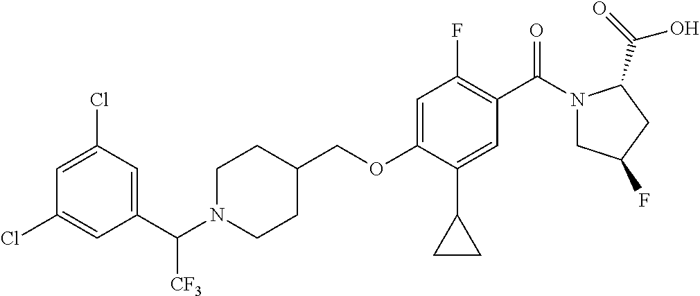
C(OC1=CC(F)=C(C(=O)N2CC(F)CC2C(O)=O)C=C1C1CC1)C1CCN(C(C2=CC(Cl)=CC(Cl)=C2)[CF3])CC1
